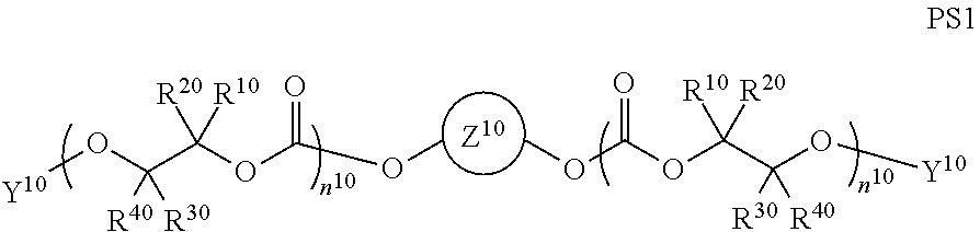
[Z10].[Y10]OC(C(OC(OC)=O)([R20])[R10])([R40])[R30].COC(OC(C(O[Y10])([R30])[R40])([R10])[R20])=O
